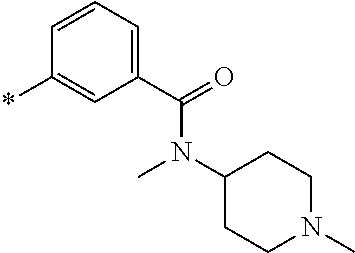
C1(C(=O)N(C2CCN(C)CC2)C)=CC=CC(*)=C1
